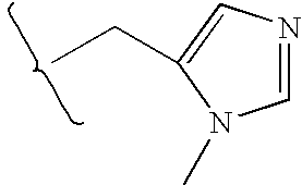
C(C)C1=CN=CN1C
